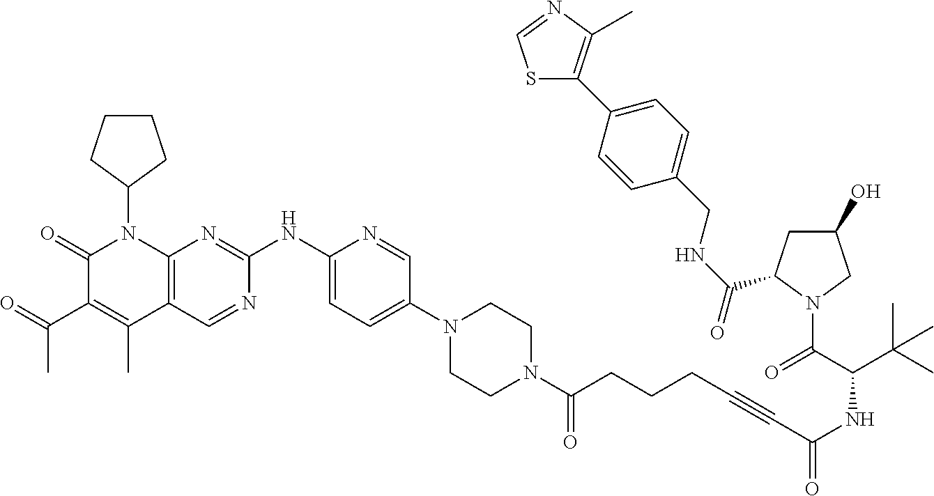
C1(=O)C(C(C)=O)=C(C)C2=C(N1C1CCCC1)N=C(NC1=CC=C(N3CCN(C(=O)CCCC#CC(NC(C(C)(C)C)C(=O)N4CC(O)CC4C(NCC4=CC=C(C5=C(C)N=CS5)C=C4)=O)=O)CC3)C=N1)N=C2
